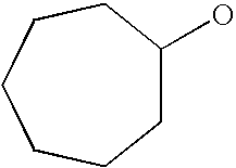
C1C(O)CCCCC1
